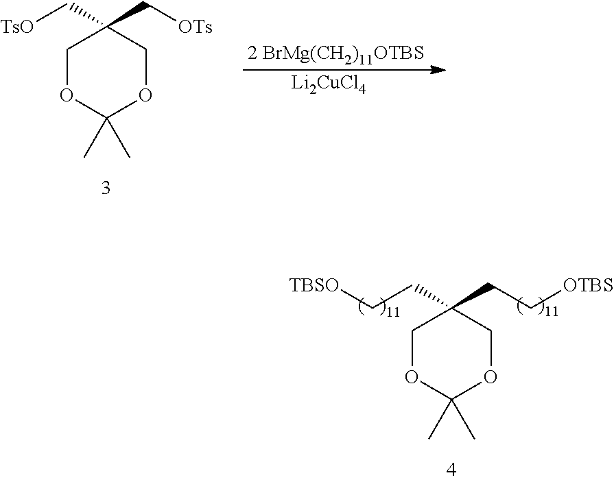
C1OC(C)(C)OCC1(CC[TBSO])CC[OTBS].[2 BrMg(CH2)11OTBS].[Li2CuCl4].C1OC(C)(C)OCC1(C[TsO])C[OTs]
